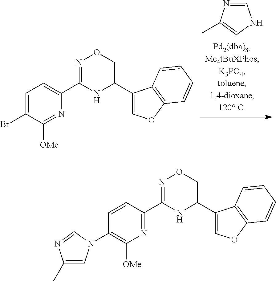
C1=NC(C)=CN1.C1=C(Br)C([OMe])=NC(C2=NOCC(C3=COC4=C3C=CC=C4)N2)=C1.C1=CC(C2=NOCC(C3=COC4=C3C=CC=C4)N2)=NC([OMe])=C1N1C=C(C)N=C1
